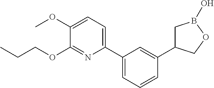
C1(C2=CC=CC(C3CB(O)OC3)=C2)=CC=C(OC)C(OCCC)=N1
